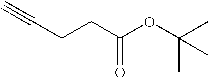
C(CC(OC(C)(C)C)=O)C#C
